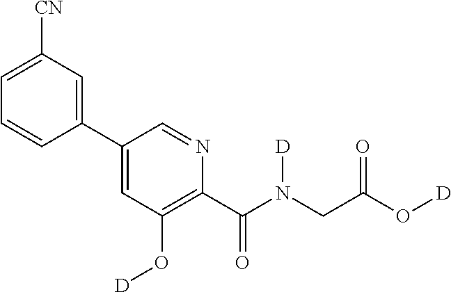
C1(C2=CC(O[D])=C(C(N(CC(O[D])=O)[D])=O)N=C2)=CC([CN])=CC=C1
